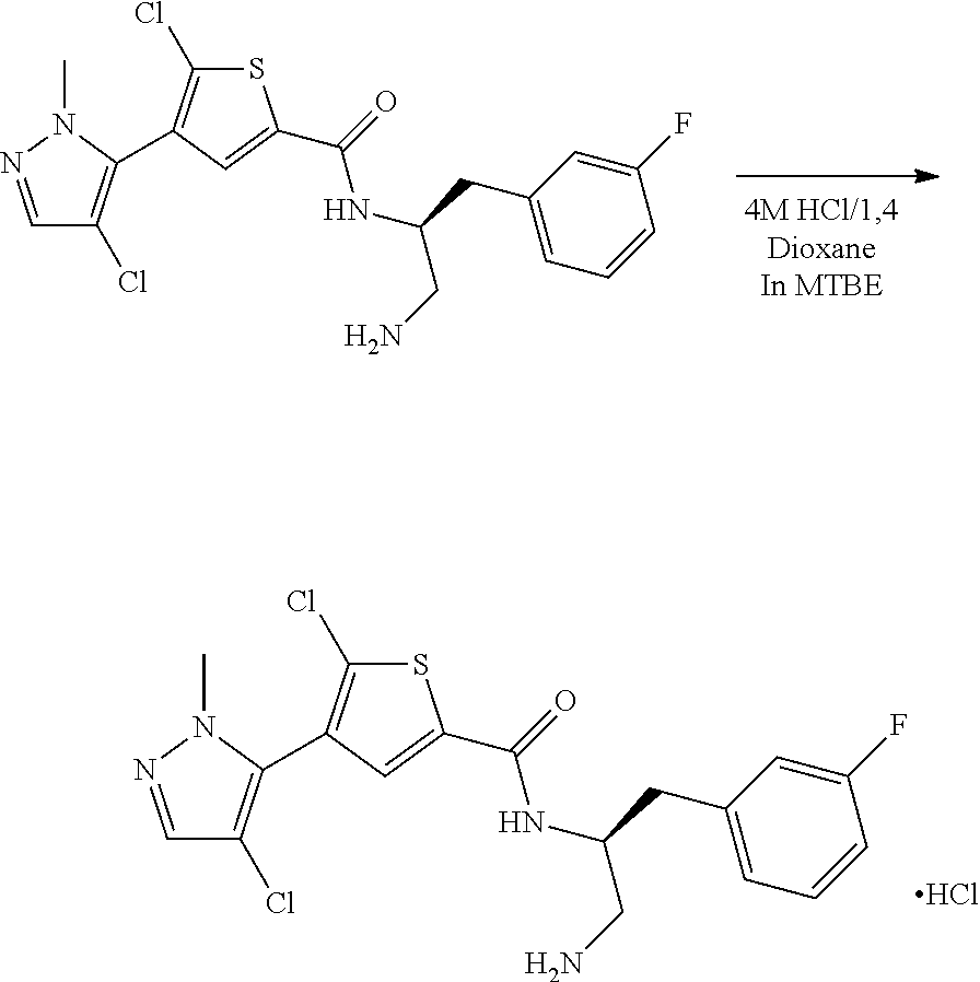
S1C(Cl)=C(C2=C(Cl)C=NN2C)C=C1C(=O)NC(CC1=CC=CC(F)=C1)CN.Cl.S1C(Cl)=C(C2=C(Cl)C=NN2C)C=C1C(=O)NC(CC1=CC=CC(F)=C1)CN
